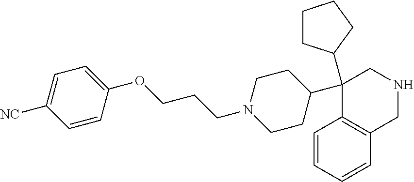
C1(C2(C3CCCC3)C3=C(CNC2)C=CC=C3)CCN(CCCOC2=CC=C([NC])C=C2)CC1
